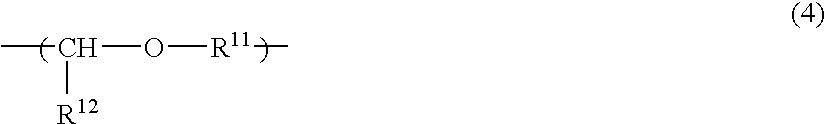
CC([R12])O[R11]C
